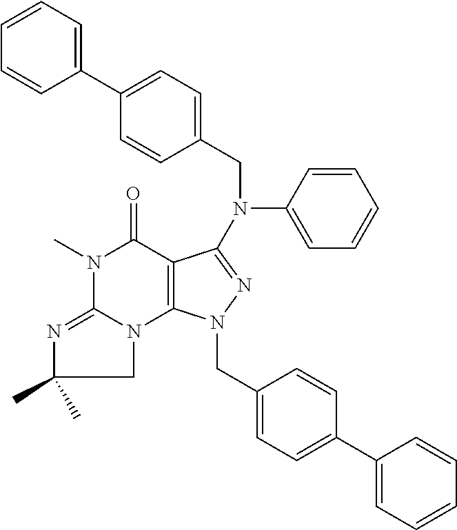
N1(C)C(=O)C2=C(N(CC3=CC=C(C4=CC=CC=C4)C=C3)N=C2N(C2=CC=CC=C2)CC2=CC=C(C3=CC=CC=C3)C=C2)N2C1=NC(C)(C)C2
